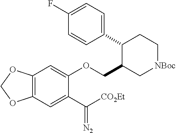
C12=C(C=C(C([CO2Et])=[N2])C(OCC3C[NBoc]CCC3C3=CC=C(F)C=C3)=C1)OCO2
